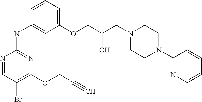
N1=CC(Br)=C(OCC#C)N=C1NC1=CC(OCC(CN2CCN(C3=NC=CC=C3)CC2)O)=CC=C1
